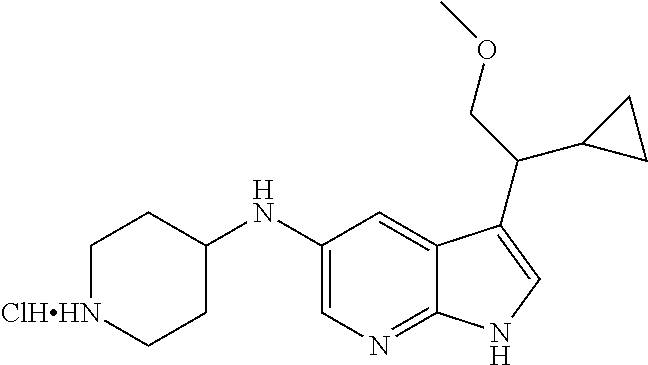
C1=C(NC2CC[ClHHN]CC2)C=C2C(=N1)NC=C2C(COC)C1CC1
